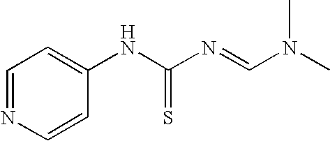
C1=NC=CC(NC(N=CN(C)C)=S)=C1
